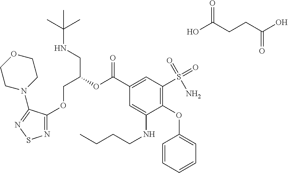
N1=C(OCC(CNC(C)(C)C)OC(C2=CC(S(=O)(=O)N)=C(OC3=CC=CC=C3)C(NCCCC)=C2)=O)C(N2CCOCC2)=NS1.OC(CCC(O)=O)=O
